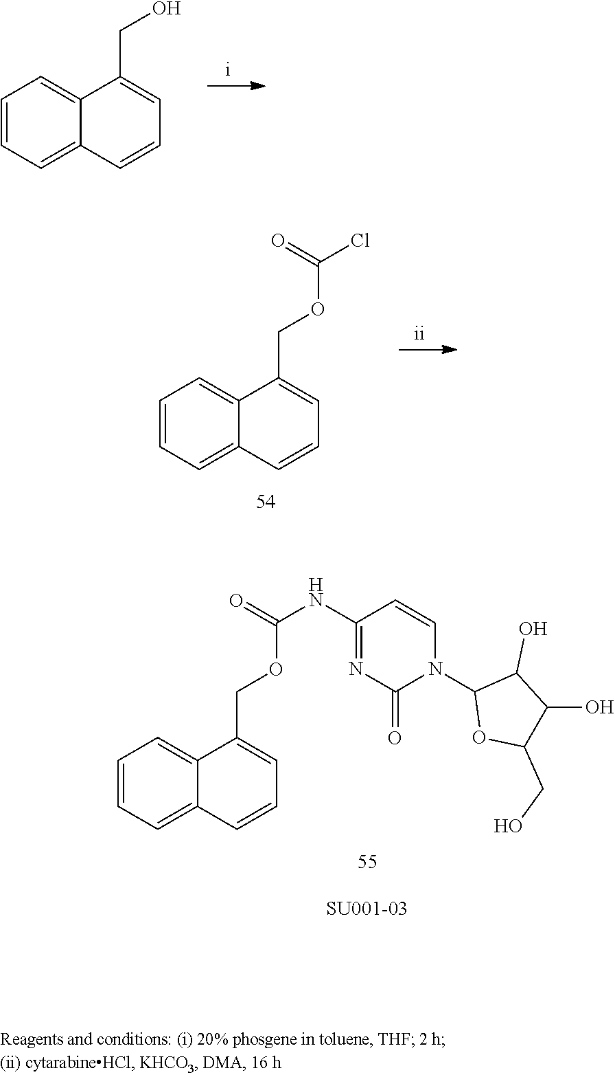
C1=CC=C2C(=C1)C(CO)=CC=C2.C1=CC=C2C(=C1)C(COC(Cl)=O)=CC=C2.C1=CC=C2C(=C1)C(COC(NC1=NC(=O)N(C3OC(CO)C(O)C3O)C=C1)=O)=CC=C2
